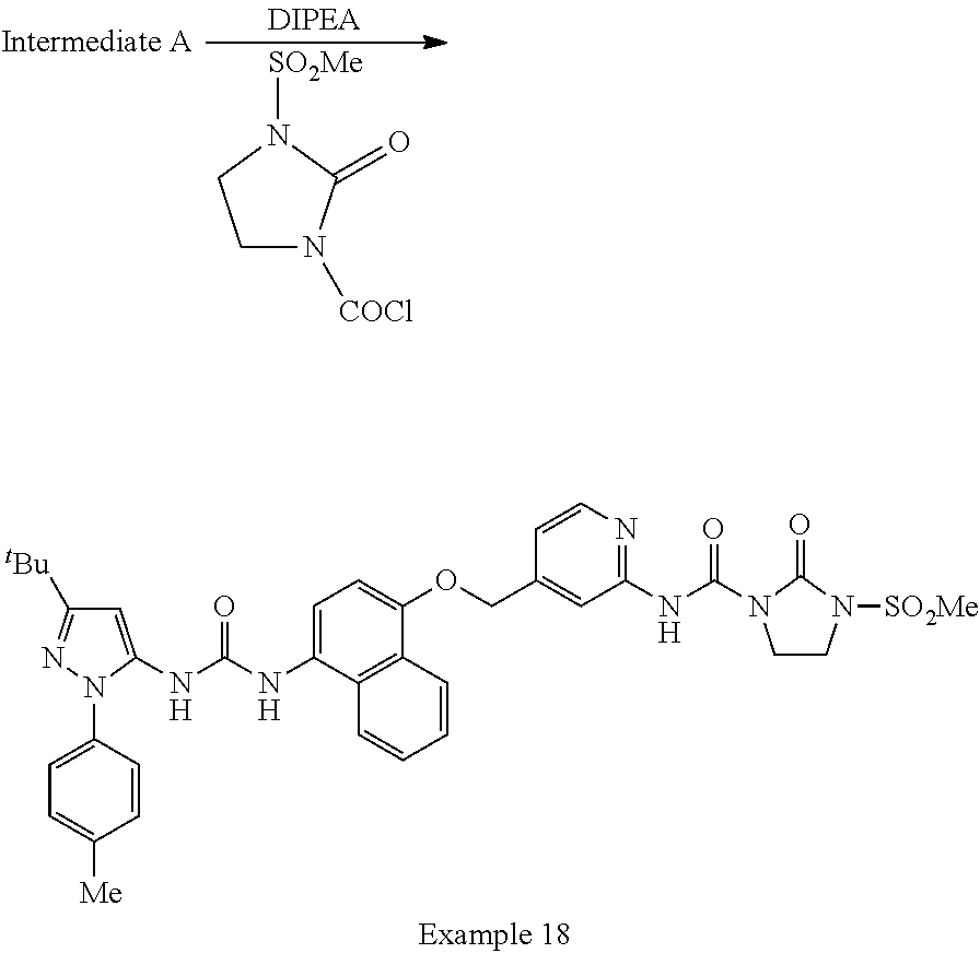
C1N([COCl])C(=O)N([SO2Me])C1.C1=C(N2C(NC(NC3=CC=C(OCC4=CC(NC(=O)N5CCN([SO2Me])C5=O)=NC=C4)C4=C3C=CC=C4)=O)=CC([tBu])=N2)C=CC([Me])=C1
